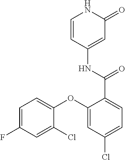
C1=CC(NC(=O)C2=CC=C(Cl)C=C2OC2=CC=C(F)C=C2Cl)=CC(=O)N1
